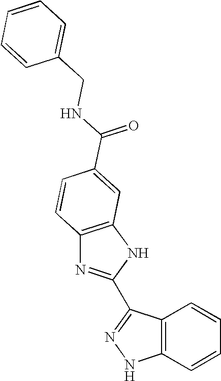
C12=C(C=CC=C1)NN=C2C1=NC2=C(N1)C=C(C(NCC1=CC=CC=C1)=O)C=C2
